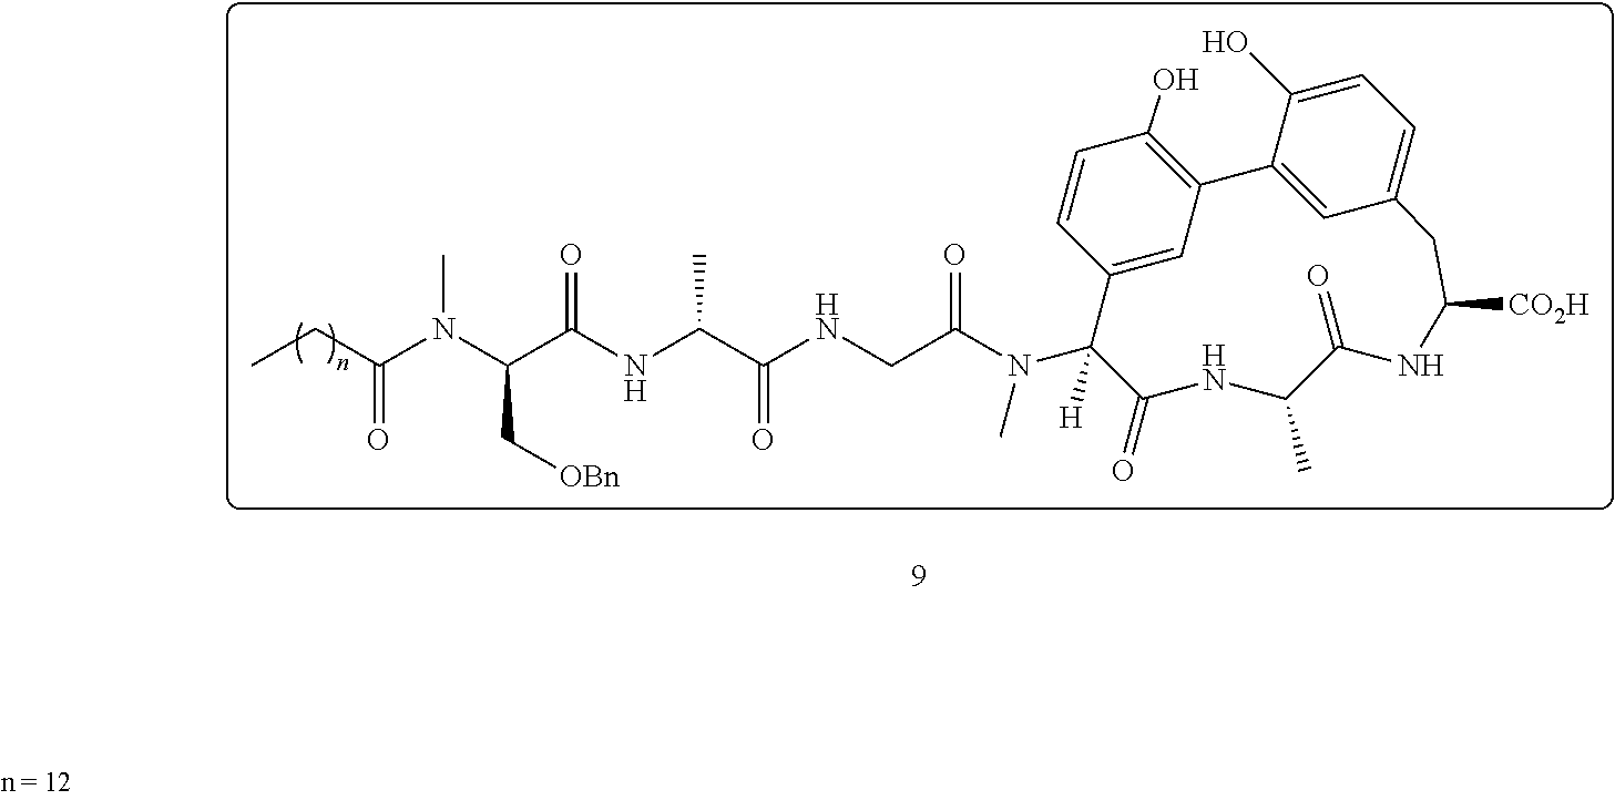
CCC(N(C(C(NC(C(NCC(N(C1([H])C2=CC(=C(O)C=C2)C2=CC(=CC=C2O)CC([CO2H])NC(=O)C(C)NC1=O)C)=O)=O)C)=O)C[OBn])C)=O
